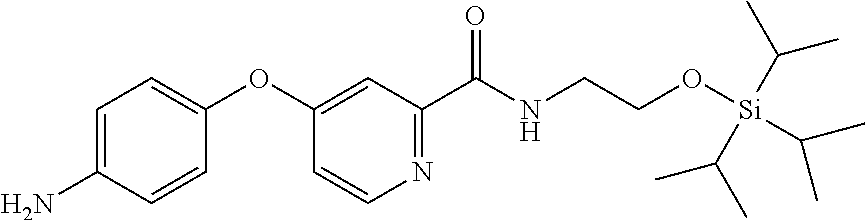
C1(OC2=CC=C(N)C=C2)=CC(C(NCCO[Si](C(C)C)(C(C)C)C(C)C)=O)=NC=C1
